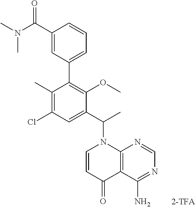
C1(C)=C(Cl)C=C(C(C)N2C=CC(=O)C3=C2N=CN=C3N)C(OC)=C1C1=CC=CC(C(N(C)C)=O)=C1
